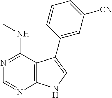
N(C1=NC=NC2=C1C(C1=CC([CN])=CC=C1)=CN2)C
